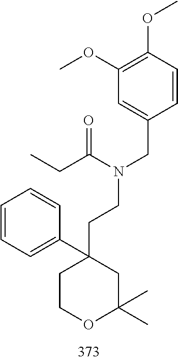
C1=CC=C(C2(CCN(CC3=CC(OC)=C(OC)C=C3)C(CC)=O)CCOC(C)(C)C2)C=C1
